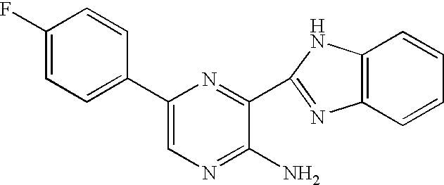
C1(C2=CC=C(F)C=C2)=CN=C(N)C(C2=NC3=C(N2)C=CC=C3)=N1
